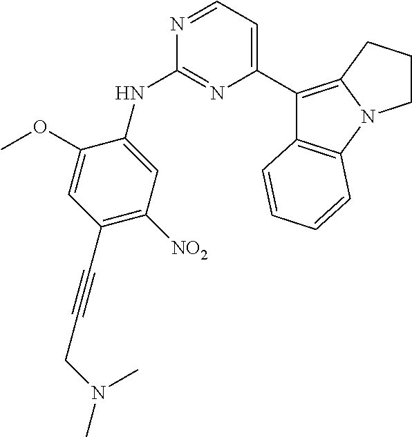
N1=CC=C(C2=C3N(C4=C2C=CC=C4)CCC3)N=C1NC1=CC([NO2])=C(C#CCN(C)C)C=C1OC
